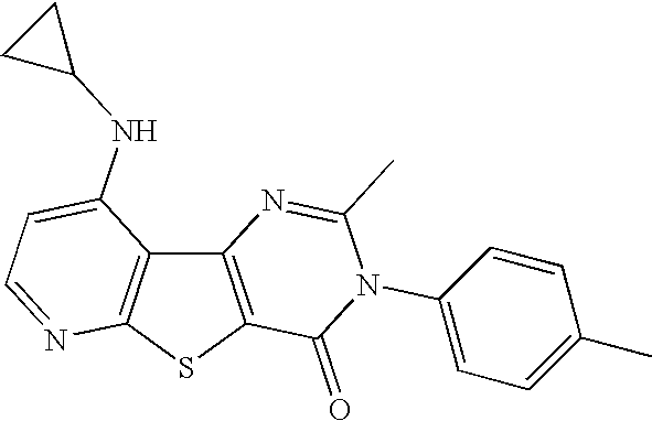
C12=C(SC3=C1C(NC1CC1)=CC=N3)C(=O)N(C1=CC=C(C)C=C1)C(C)=N2
